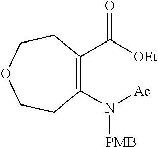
C1(C([OEt])=O)=C(N([PMB])[Ac])CCOCC1
